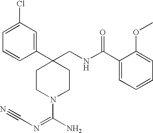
C1(C2(CNC(C3=CC=CC=C3OC)=O)CCN(C(N)=NC#N)CC2)=CC(Cl)=CC=C1
